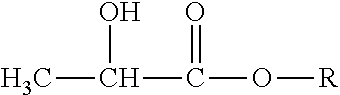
CC(C(O[R])=O)O
